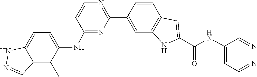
C1(C2=NC=CC(NC3=CC=C4C(=C3C)C=NN4)=N2)=CC2=C(C=C1)C=C(C(NC1=CC=NN=C1)=O)N2
